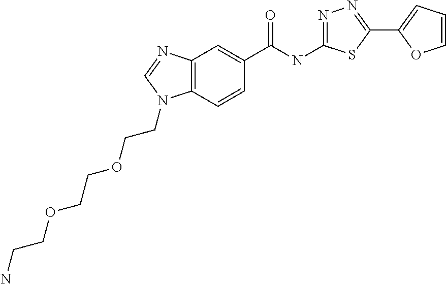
C12=C(C=CC(C(NC3=NN=C(C4=CC=CO4)S3)=O)=C1)N(CCOCCOCCN)C=N2
